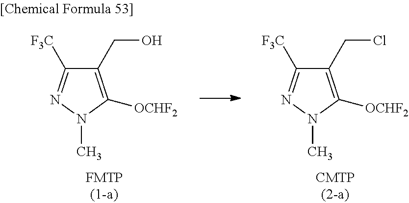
C1(CO)=C([OCHF2])N(C)N=C1[F3C].C1(CCl)=C([OCHF2])N(C)N=C1[F3C]
